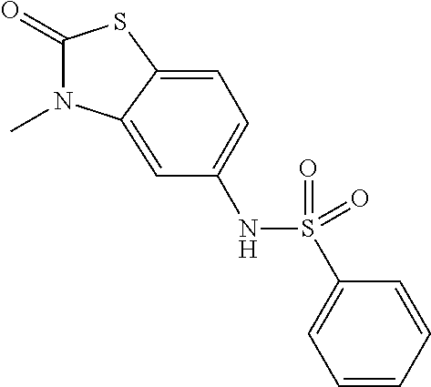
C1(=O)N(C)C2=CC(NS(C3=CC=CC=C3)(=O)=O)=CC=C2S1
